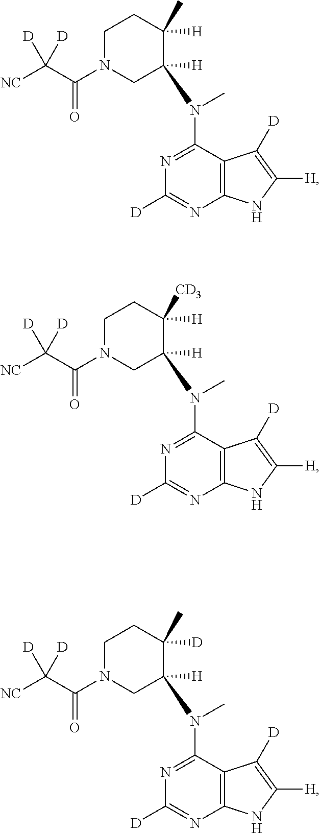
C12=C(C(N(C)C3([H])CN(C(C([NC])([D])[D])=O)CCC3([H])C)=NC([D])=N1)C([D])=C([H])N2.C12=C(C(N(C)C3([H])CN(C(C([NC])([D])[D])=O)CCC3([H])[CD3])=NC([D])=N1)C([D])=C([H])N2.C12=C(C(N(C)C3([H])CN(C(C([NC])([D])[D])=O)CCC3([D])C)=NC([D])=N1)C([D])=C([H])N2
